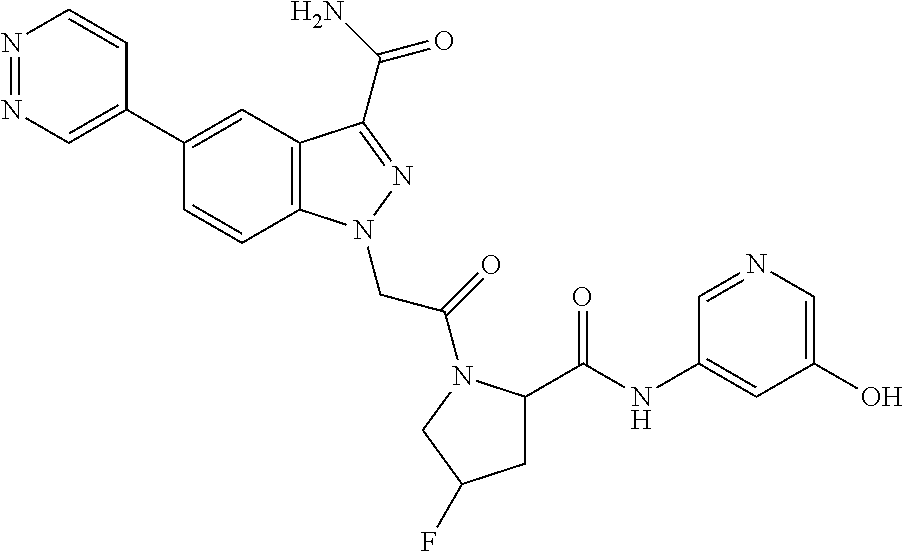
N1=NC=C(C2=CC3=C(C=C2)N(CC(=O)N2C(C(=O)NC4=CC(O)=CN=C4)CC(F)C2)N=C3C(N)=O)C=C1
